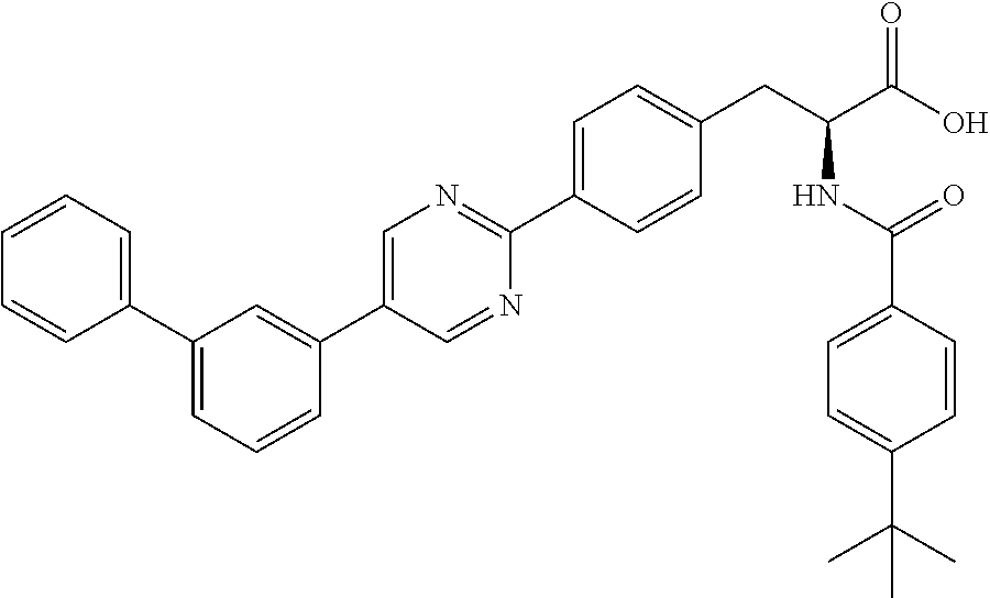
C1=C(C2=CC=CC=C2)C=C(C2=CN=C(C3=CC=C(CC(NC(=O)C4=CC=C(C(C)(C)C)C=C4)C(O)=O)C=C3)N=C2)C=C1
